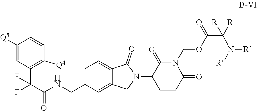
C1=C(CNC(C(C2=C([Q4])C=CC([Q5])=C2)(F)F)=O)C=C2C(=C1)C(=O)N(C1C(=O)N(COC(C(N([R])[R])([R])[R])=O)C(=O)CC1)C2
